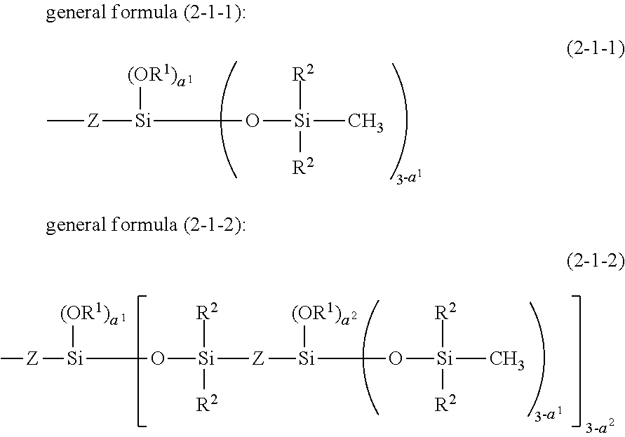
C[Z][Si](O[Si](C)([R2])[R2])[(OR1)a].C[Z][Si]([(OR1)a])O[Si]([Z][Si](O[Si](C)([R2])[R2])[(OR1)a])([R2])[R2]
